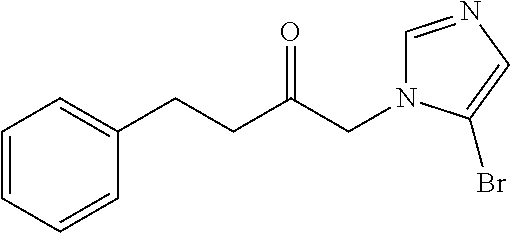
C1=CC=CC(CCC(CN2C=NC=C2Br)=O)=C1
